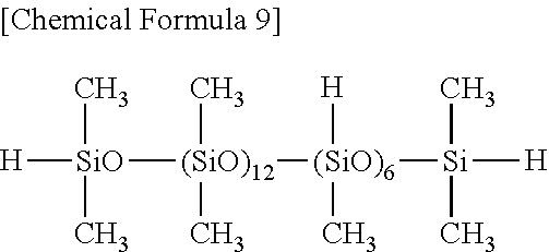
[H][SiO]([(SiO)12]([(SiO)6]([Si]([H])(C)C)([H])C)(C)C)(C)C
